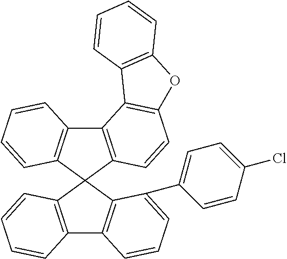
C12=C(C3(C4=C1C=CC=C4C1=CC=C(Cl)C=C1)C1=C(C4=C3C=CC=C4)C3=C(C=C1)OC1=C3C=CC=C1)C=CC=C2
